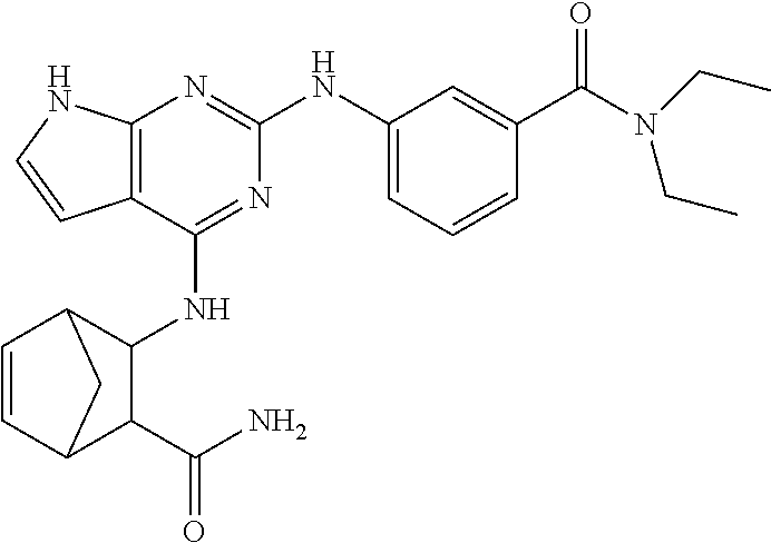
C12=C(C(NC3C4C=CC(C3C(N)=O)C4)=NC(NC3=CC=CC(C(N(CC)CC)=O)=C3)=N1)C=CN2
